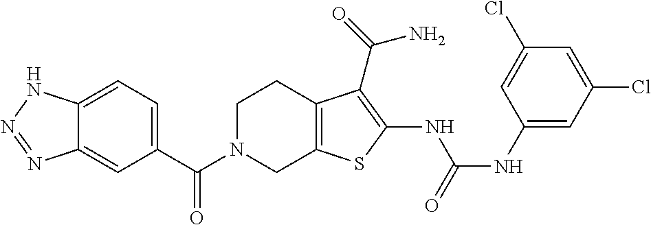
C1(C(N2CC3=C(CC2)C(C(N)=O)=C(NC(=O)NC2=CC(Cl)=CC(Cl)=C2)S3)=O)=CC=C2C(=C1)N=NN2
